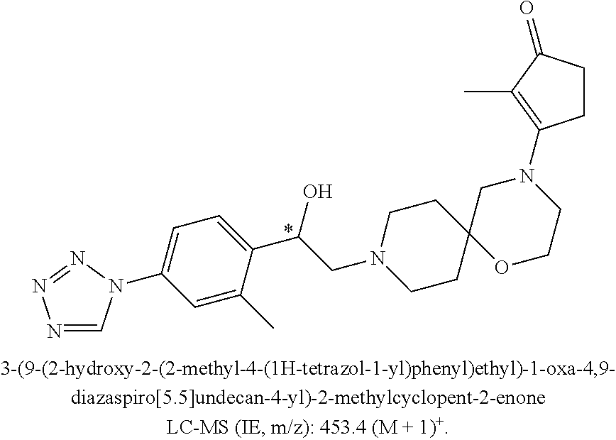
N1=CN(C2=CC=C(C(O)CN3CCC4(CC3)OCCN(C3=C(C)C(=O)CC3)C4)C(C)=C2)N=N1.*
